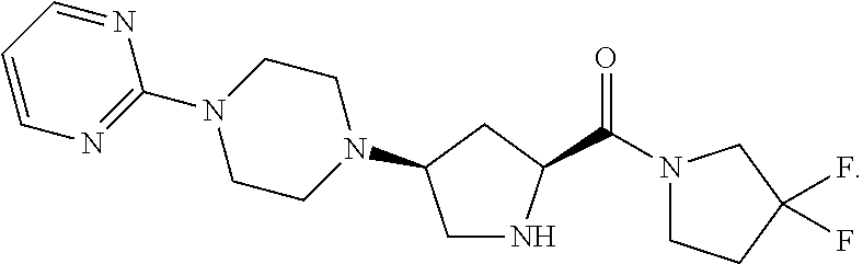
N1=CC=CN=C1N1CCN(C2CNC(C(N3CCC(F)(F)C3)=O)C2)CC1
